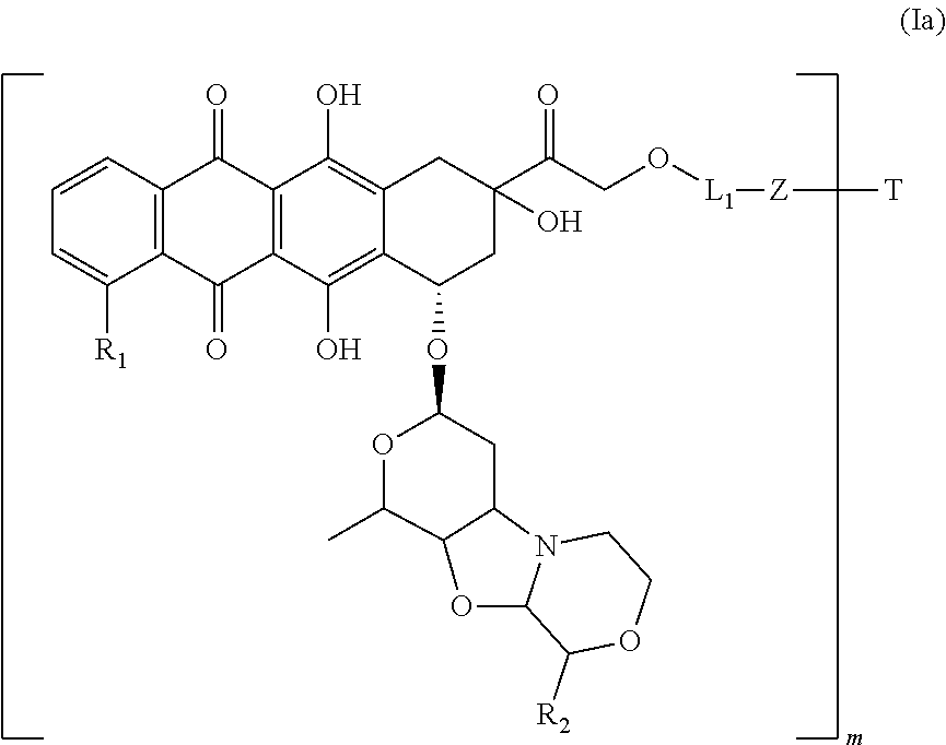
C1=CC2=C(C([R1])=C1)C(=O)C1=C(C2=O)C(O)=C2C(=C1O)C(OC1OC(C)C3OC4N(C3C1)CCOC4[R2])CC(O)(C(=O)CO[L1][Z][T])C2
